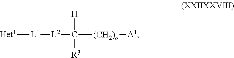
[Het1][L1][L2]C([(CH2)o][A1])([R3])[H]
